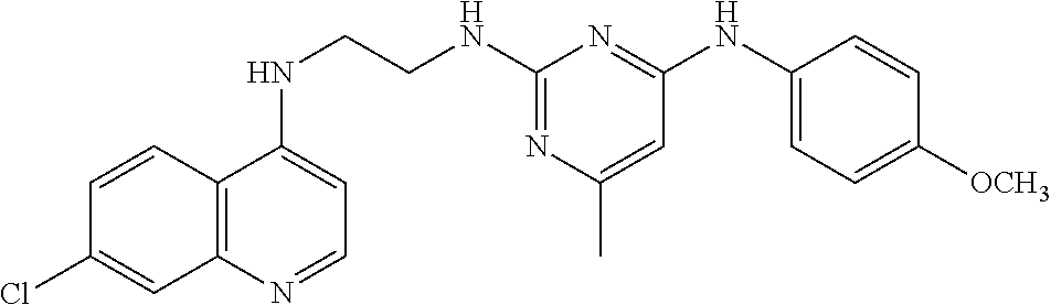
C1=CC2=C(C=C1Cl)N=CC=C2NCCNC1=NC(C)=CC(NC2=CC=C([OCH3])C=C2)=N1
